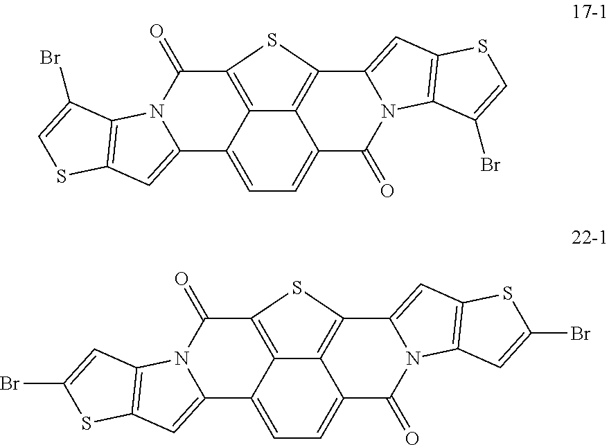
C12=C3C4=CC5=C(N4C(=O)C1=CC=C1C2=C(C(=O)N2C1=CC1=C2C(Br)=CS1)S3)C(Br)=CS5.C12=C3C4=CC5=C(N4C(=O)C1=CC=C1C2=C(C(=O)N2C1=CC1=C2C=C(Br)S1)S3)C=C(Br)S5
